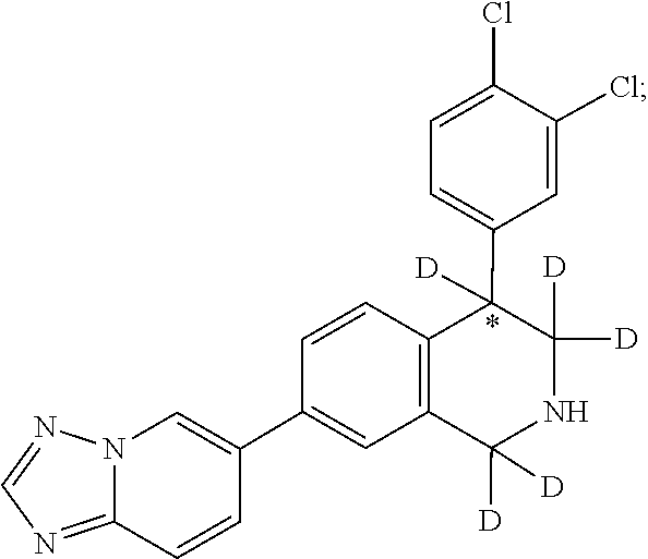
C1(Cl)=CC=C(C2([D])C([D])([D])NC([D])([D])C3=C2C=CC(C2=CN4C(=NC=N4)C=C2)=C3)C=C1Cl
